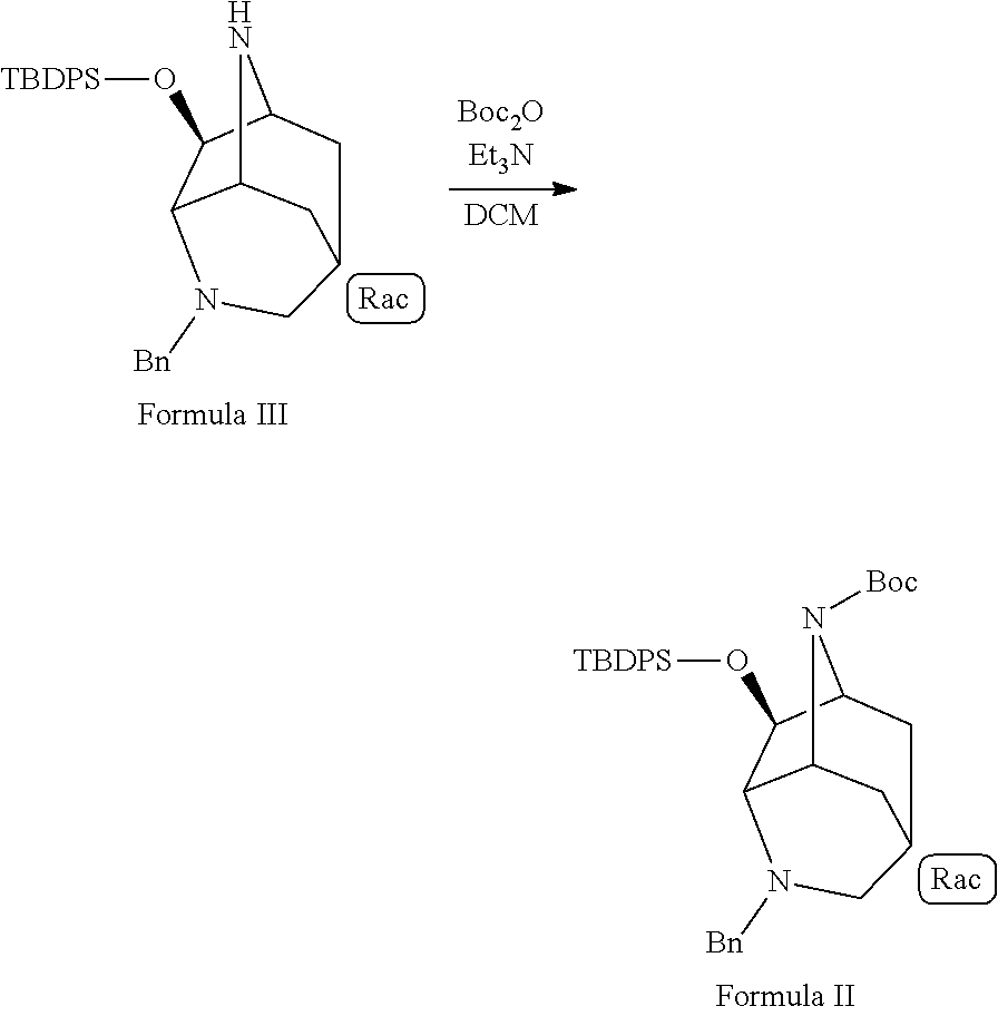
C12C3C(O[TBDPS])C(N1[Boc])CC(C2)CN3[Bn].C12C3C(O[TBDPS])C(N1)CC(C2)CN3[Bn]
